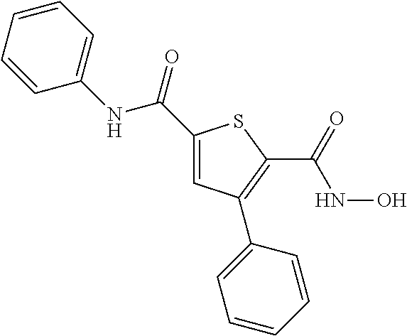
C1(NC(C2=CC(C3=CC=CC=C3)=C(C(=O)NO)S2)=O)=CC=CC=C1
